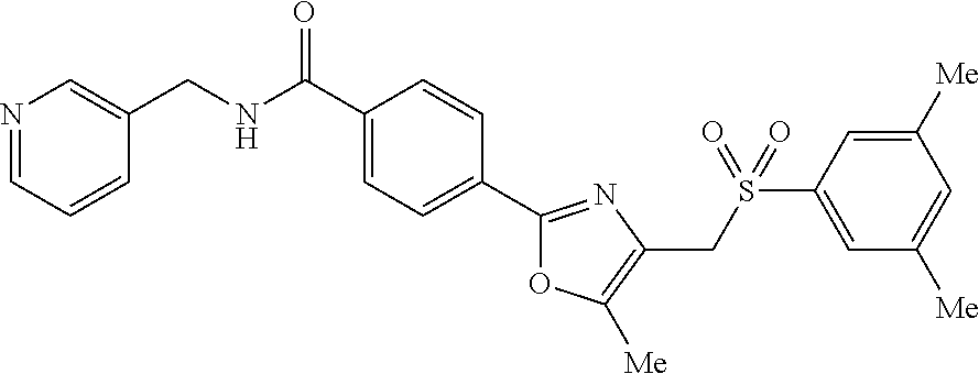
N1=CC=CC(CNC(C2=CC=C(C3=NC(CS(C4=CC([Me])=CC([Me])=C4)(=O)=O)=C([Me])O3)C=C2)=O)=C1
